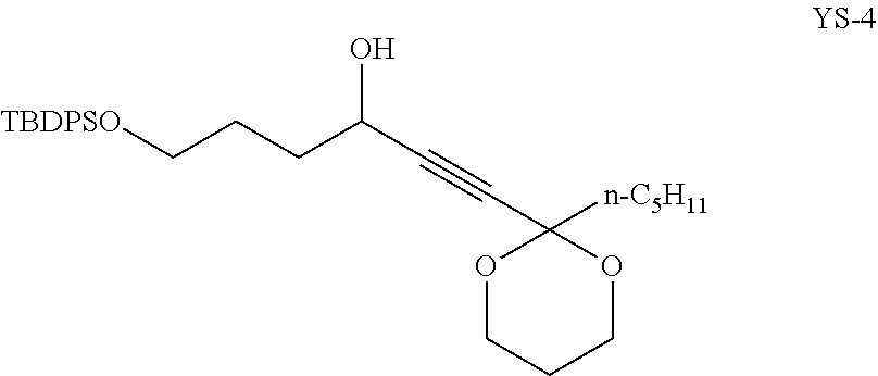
OC(C#CC1([n-C5H11])OCCCO1)CCC[TBDPSO]
